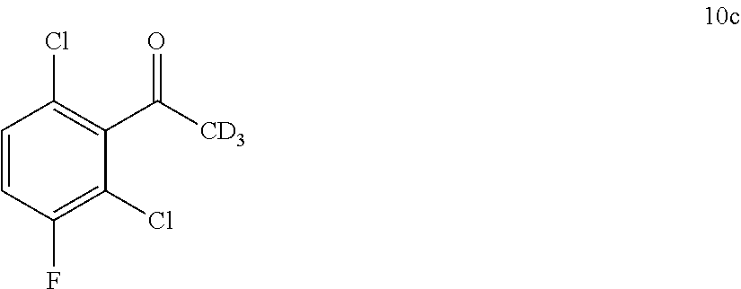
C1=CC(F)=C(Cl)C(C([CD3])=O)=C1Cl
